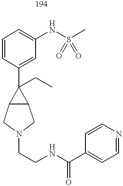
C1=CC(C2(CC)C3C2CN(CCNC(C2=CC=NC=C2)=O)C3)=CC(NS(C)(=O)=O)=C1
